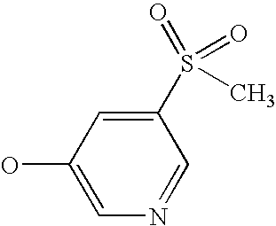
C1(O)=CN=CC(S(=O)(=O)C)=C1
